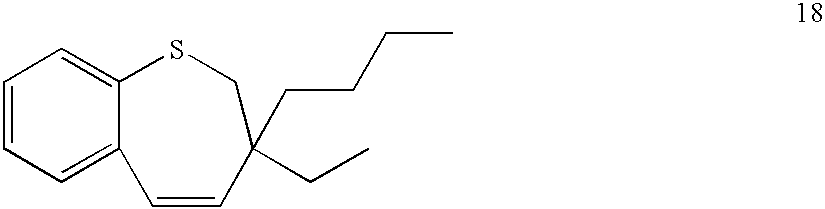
C1=CC=C2C(=C1)SCC(CC)(CCCC)C=C2
